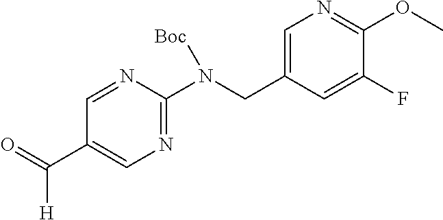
N1=CC(C(=O)[H])=CN=C1N(CC1=CN=C(OC)C(F)=C1)[Boc]
